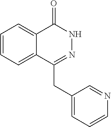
C1=CC=C2C(=C1)C(=O)NN=C2CC1=CC=CN=C1
